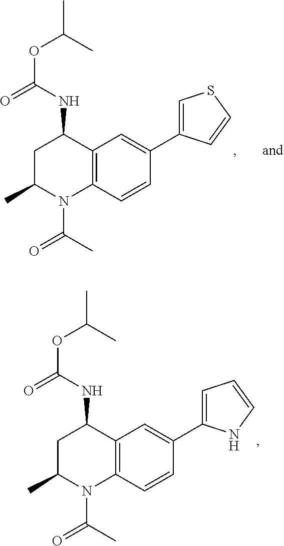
C1C(C)N(C(C)=O)C2=C(C1NC(OC(C)C)=O)C=C(C1=CC=CN1)C=C2.C1C(C)N(C(C)=O)C2=C(C1NC(OC(C)C)=O)C=C(C1=CSC=C1)C=C2
